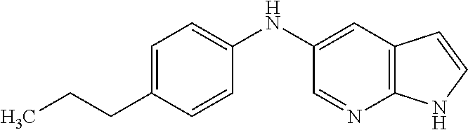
C1(NC2=CC=C(CCC)C=C2)=CC2=C(N=C1)NC=C2
